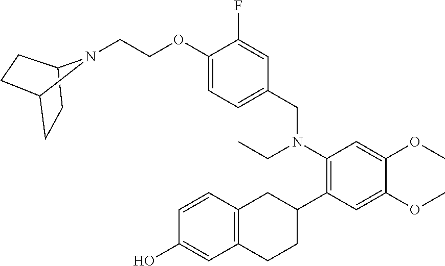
OC1=CC2=C(C=C1)CC(C1=C(N(CC)CC3=CC=C(OCCN4C5CCC4CC5)C(F)=C3)C=C(OC)C(OC)=C1)CC2
